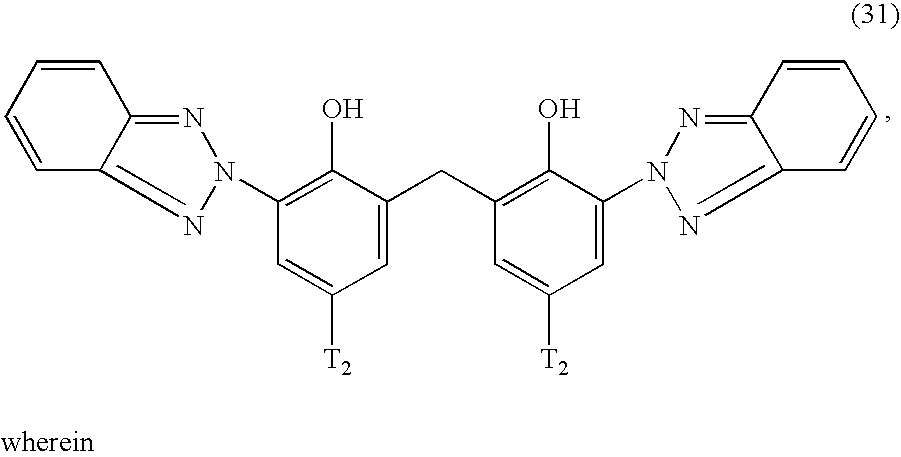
N1=C2C(=NN1C1=C(O)C(CC3=C(O)C(N4N=C5C(=N4)C=CC=C5)=CC([T2])=C3)=CC([T2])=C1)C=CC=C2
